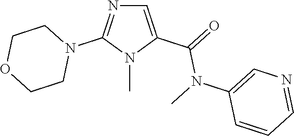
C1=C(C(=O)N(C2=CN=CC=C2)C)N(C)C(N2CCOCC2)=N1
